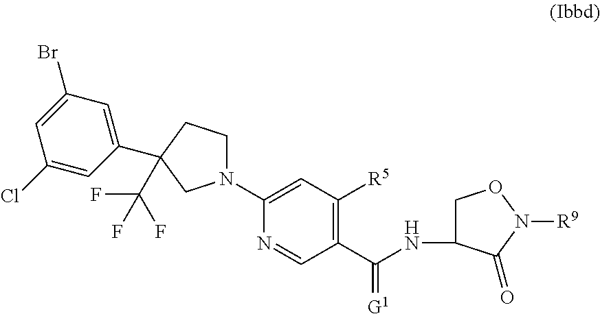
N1(C2=CC([R5])=C(C(NC3CON([R9])C3=O)=[G1])C=N2)CCC(C(F)(F)F)(C2=CC(Br)=CC(Cl)=C2)C1
